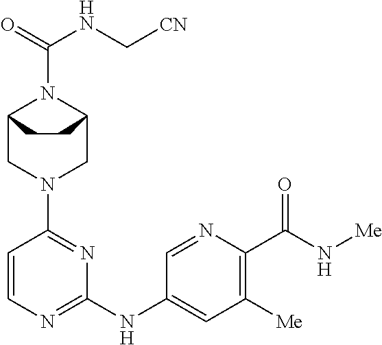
C12CN(C3=NC(NC4=CC([Me])=C(C(N[Me])=O)N=C4)=NC=C3)CC(N1C(=O)NC[CN])CC2
